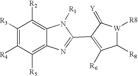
C1([R3])=C([R4])C([R5])=C2C(=C1[R2])N([R1])C(C1=C([R6])C([R8])[W]([R8])C1=[Y])=N2
